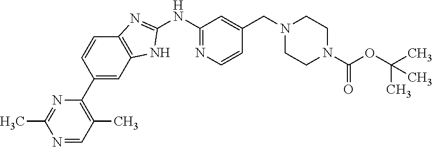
N1=CC(C)=C(C2=CC3=C(C=C2)N=C(NC2=NC=CC(CN4CCN(C(OC(C)(C)C)=O)CC4)=C2)N3)N=C1C
